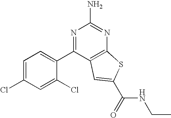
C1=C(Cl)C=C(Cl)C(C2=NC(N)=NC3=C2C=C(C(=O)NCC)S3)=C1
